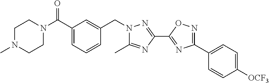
N1(CC2=CC(C(N3CCN(C)CC3)=O)=CC=C2)N=C(C2=NC(C3=CC=C([OCF3])C=C3)=NO2)N=C1C
